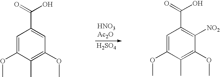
C1=C(OC)C(C)=C(OC)C=C1C(=O)O.[H2SO4].C1=C(OC)C(C)=C(OC)C([NO2])=C1C(=O)O
